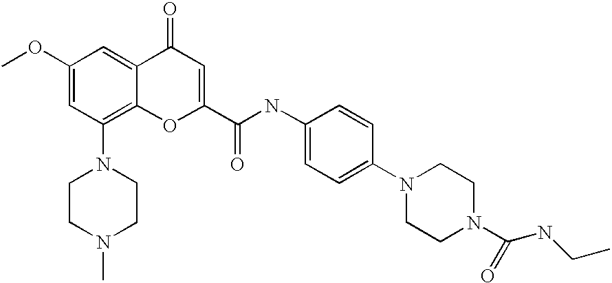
C1(OC)=CC(N2CCN(C)CC2)=C2C(=C1)C(=O)C=C(C(NC1=CC=C(N3CCN(C(NCC)=O)CC3)C=C1)=O)O2
